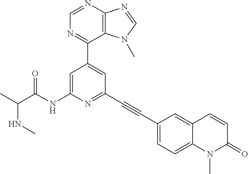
N(C)C(C)C(NC1=CC(C2=NC=NC3=C2N(C)C=N3)=CC(C#CC2=CC=C3C(=C2)C=CC(=O)N3C)=N1)=O
